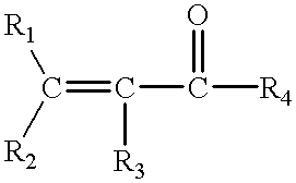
C(=C(C(=O)[R4])[R3])([R1])[R2]
